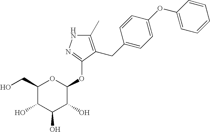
C1(C)=C(CC2=CC=C(OC3=CC=CC=C3)C=C2)C(OC2OC(CO)C(O)C(O)C2O)=NN1
